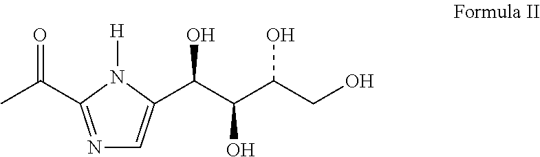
CC(=O)C1=NC=C(C(C(C(CO)O)O)O)N1[H]
